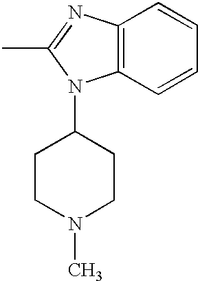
C12=C(N=C(C)N1C1CCN(C)CC1)C=CC=C2
